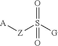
[A][Z]S([G])(=O)=O
